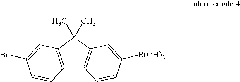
C12=C(C(C)(C)C3=C1C=CC([B(OH)2])=C3)C=C(Br)C=C2
